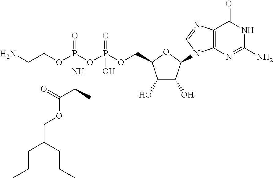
NCCOP(OP(OCC1C(O)C(O)C(N2C3=C(C(=O)NC(N)=N3)N=C2)O1)(=O)O)(=O)NC(C)C(OCC(CCC)CCC)=O
